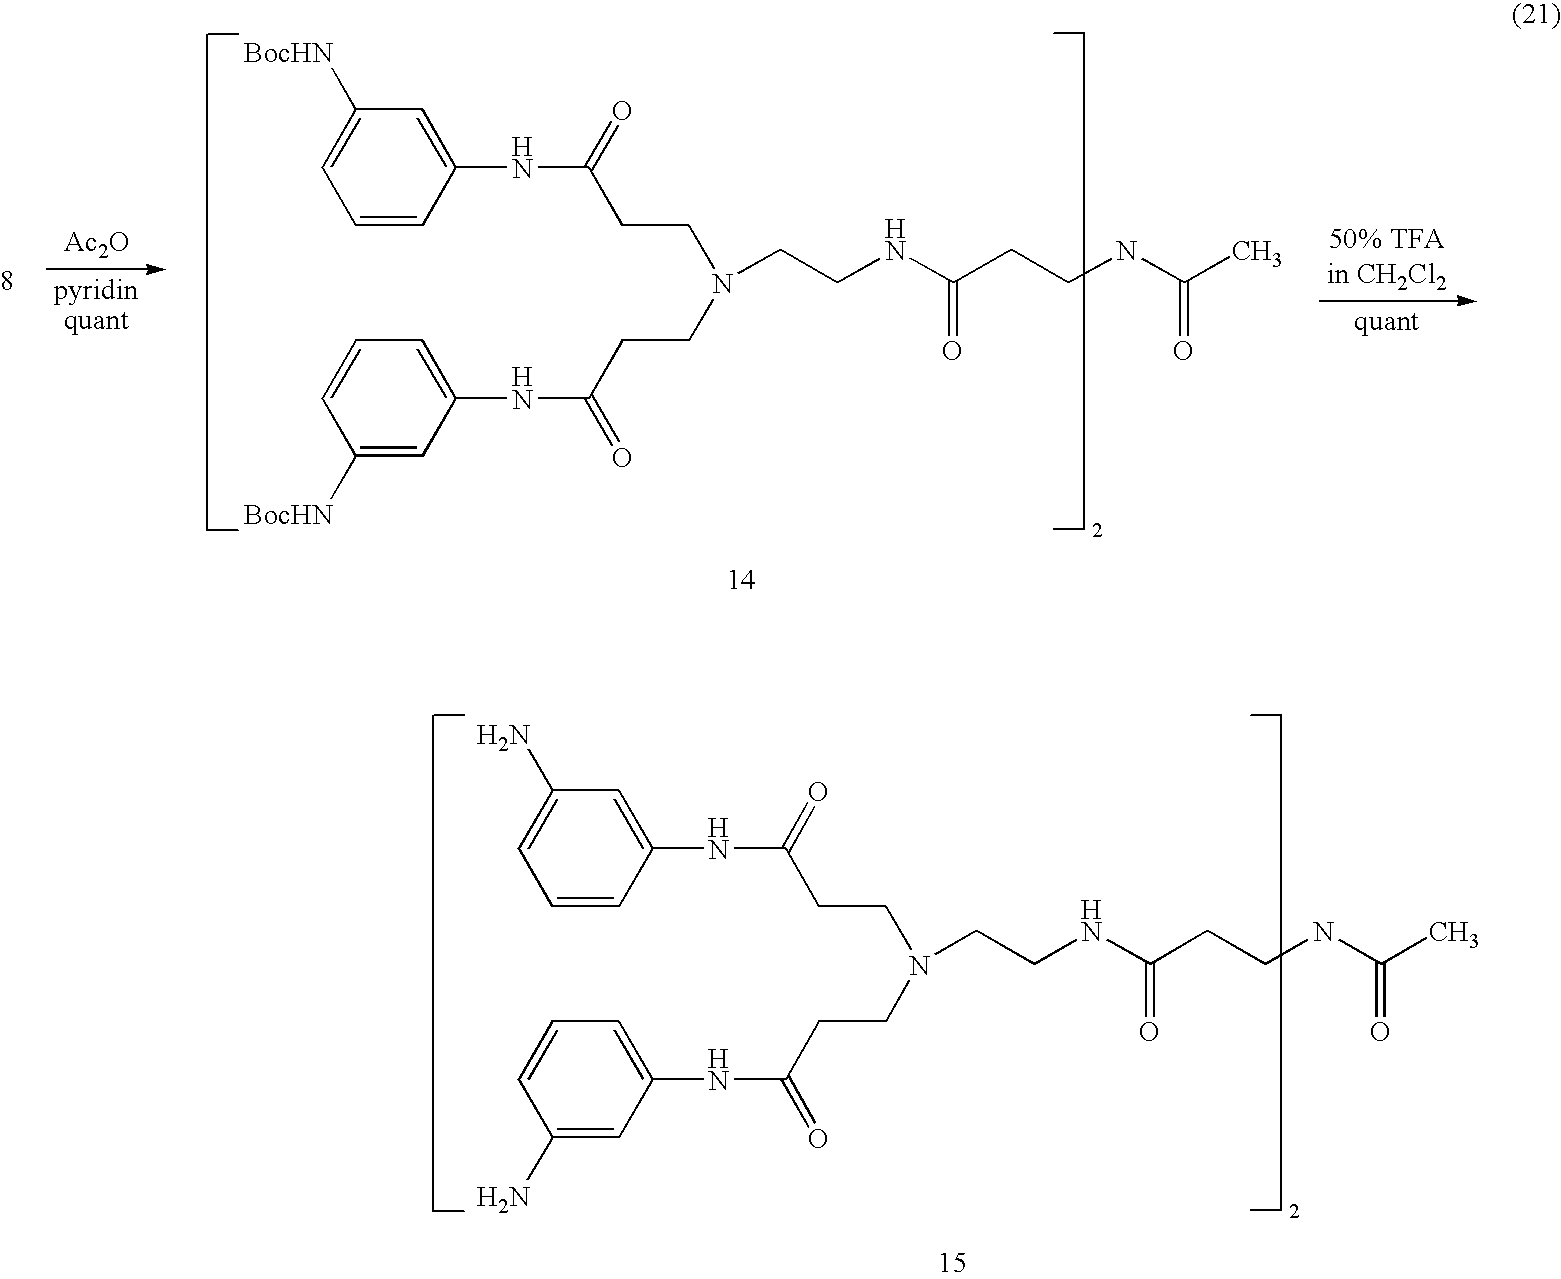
[Ac2O].C1=CC(NC(CCN(CCC(NC2=CC=CC([BocHN])=C2)=O)CCNC(CCNC(C)=O)=O)=O)=CC([BocHN])=C1.C1=CC(NC(CCN(CCC(NC2=CC=CC(N)=C2)=O)CCNC(CCNC(C)=O)=O)=O)=CC(N)=C1
